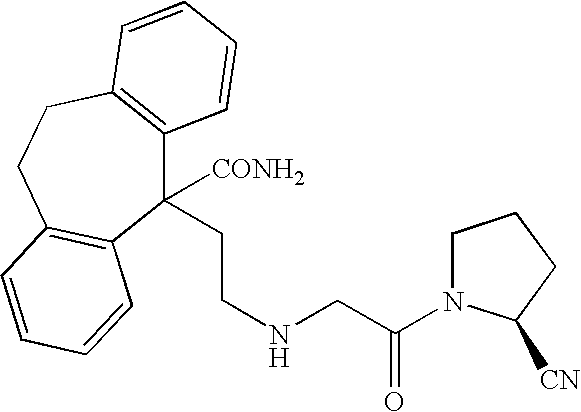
C1(CCNCC(=O)N2CCCC2[CN])([CONH2])C2=C(CCC3=C1C=CC=C3)C=CC=C2
